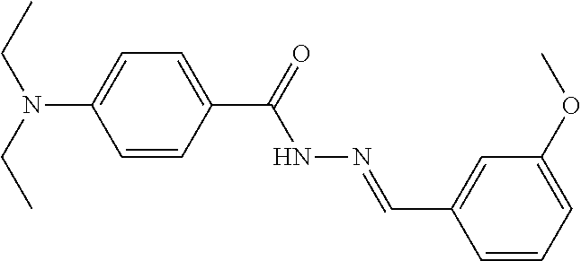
N(C1=CC=C(C(=O)NN=CC2=CC(OC)=CC=C2)C=C1)(CC)CC
